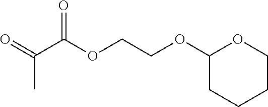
O=C(C(OCCOC1OCCCC1)=O)C
